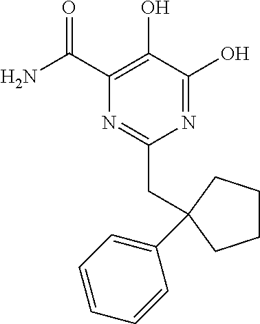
N1=C(O)C(O)=C(C(N)=O)N=C1CC1(C2=CC=CC=C2)CCCC1
